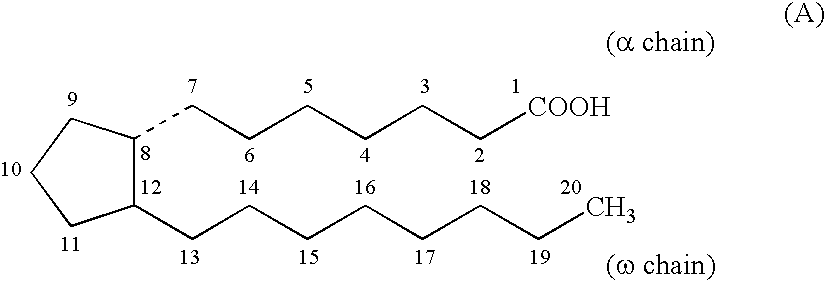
C1(CCCCCC[COOH])CCCC1CCCCCCCC
